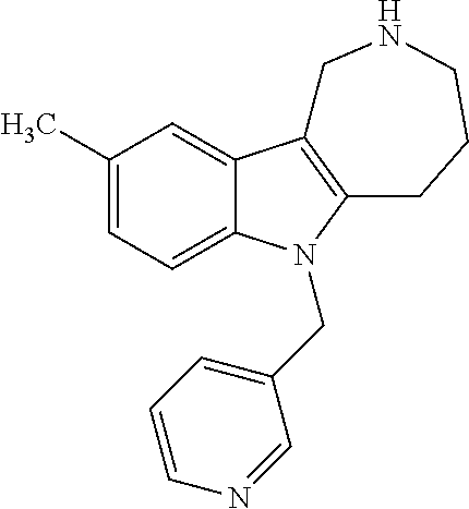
C1(C)=CC=C2C(=C1)C1=C(N2CC2=CC=CN=C2)CCCNC1
